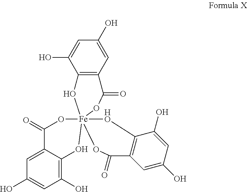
C1=C2C(=C(O)C=C1O)O[Fe]13(OC4=C(C=C(O)C=C4O)C(=O)O1)(OC2=O)OC(=O)C1=C(C(O)=CC(O)=C1)[HO]3
